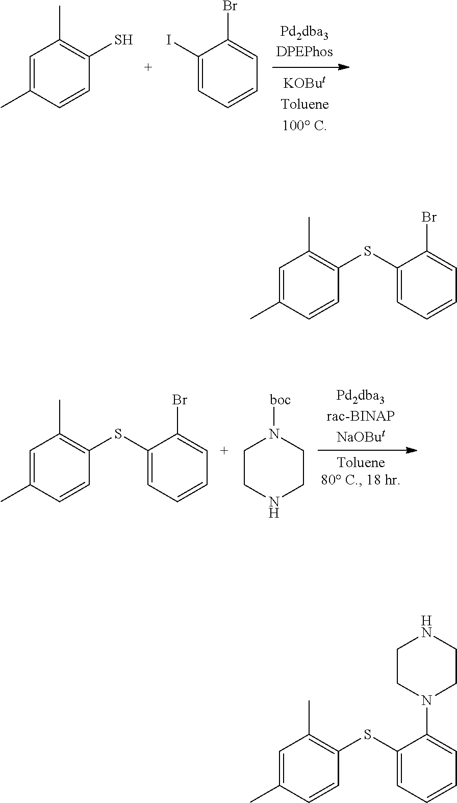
C1=C(C)C=CC(S)=C1C.C1(I)=CC=CC=C1Br.C1CNCCN1[boc].C1(SC2=C(C)C=C(C)C=C2)=CC=CC=C1Br.C1(SC2=C(C)C=C(C)C=C2)=CC=CC=C1N1CCNCC1.C1(SC2=C(C)C=C(C)C=C2)=CC=CC=C1Br
